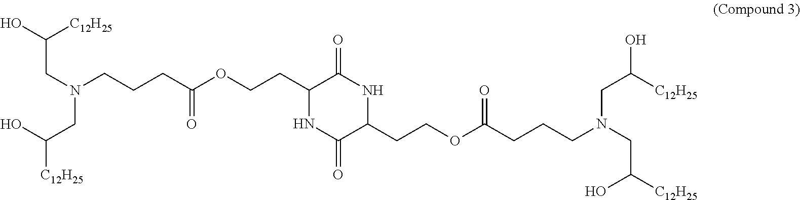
N(CCCC(OCCC1NC(=O)C(CCOC(CCCN(CC([C12H25])O)CC([C12H25])O)=O)NC1=O)=O)(CC(O)[C12H25])CC([C12H25])O
